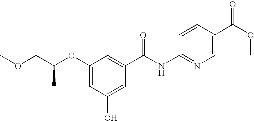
O(C)CC(OC1=CC(O)=CC(C(NC2=NC=C(C(OC)=O)C=C2)=O)=C1)C
